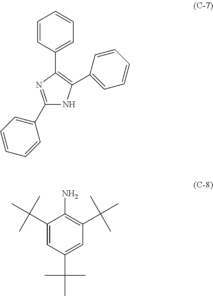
C1(C2=CC=CC=C2)=NC(C2=CC=CC=C2)=C(C2=CC=CC=C2)N1.C1(C(C)(C)C)=CC(C(C)(C)C)=C(N)C(C(C)(C)C)=C1
